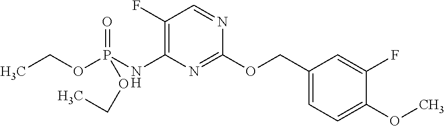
C1(F)=C(NP(OCC)(=O)OCC)N=C(OCC2=CC=C(OC)C(F)=C2)N=C1
